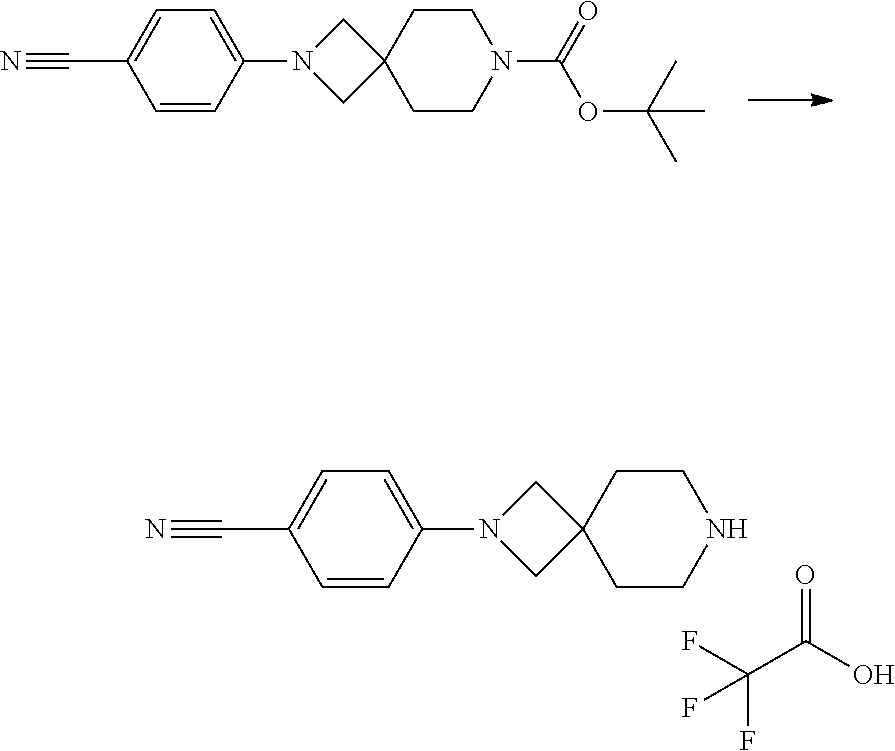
C1(C#N)=CC=C(N2CC3(C2)CCN(C(=O)OC(C)(C)C)CC3)C=C1.C1(C#N)=CC=C(N2CC3(C2)CCNCC3)C=C1.C(C(O)=O)(F)(F)F
